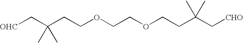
[OHC]CC(CCOCCOCCC(C[CHO])(C)C)(C)C
